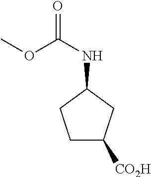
C1(NC(OC)=O)CCC([CO2H])C1
